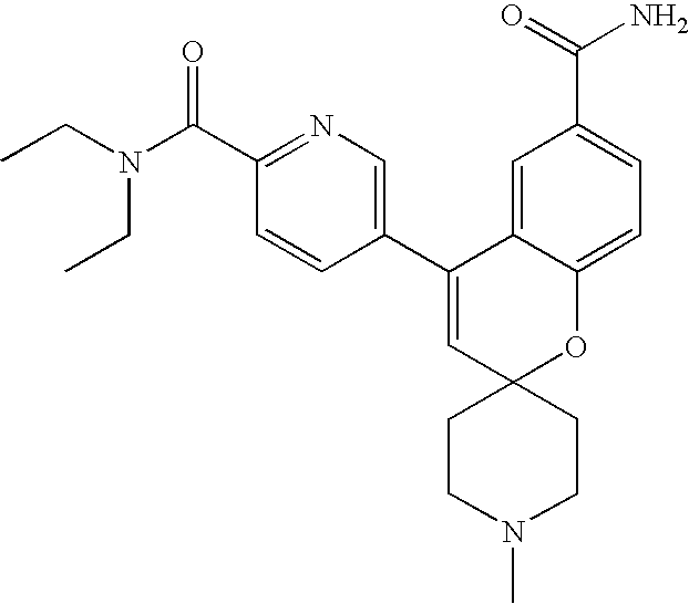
C1(C(N(CC)CC)=O)=NC=C(C2=CC3(OC4=CC=C(C(N)=O)C=C24)CCN(C)CC3)C=C1
